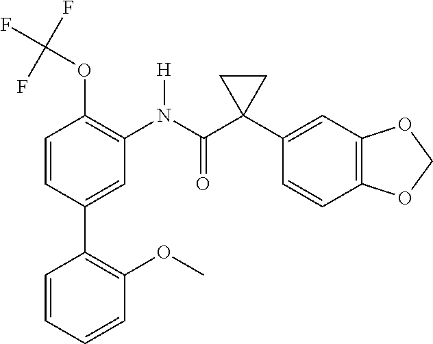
C1(C2=CC(N(C(C3(C4=CC5=C(C=C4)OCO5)CC3)=O)[H])=C(OC(F)(F)F)C=C2)=C(OC)C=CC=C1
